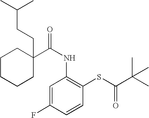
C(NC1=C(SC(=O)C(C)(C)C)C=CC(F)=C1)(=O)C1(CCC(C)C)CCCCC1
